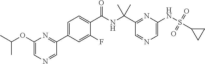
C1(C(NC(C2=CC=C(C3=NC(OC(C)C)=CN=C3)C=C2F)=O)(C)C)=NC(NS(=O)(=O)C2CC2)=CN=C1
